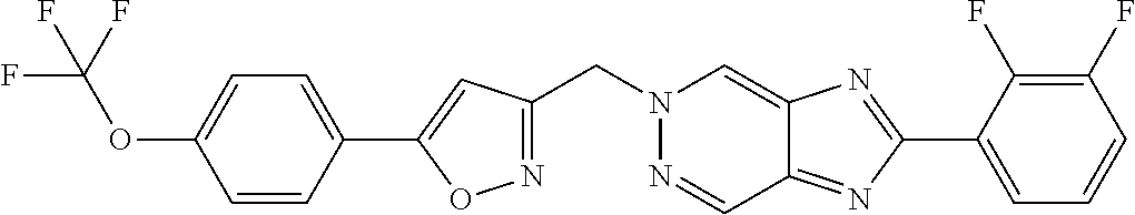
C(N1N=CC2=NC(C3=CC=CC(F)=C3F)=NC2=C1)C1=NOC(C2=CC=C(OC(F)(F)F)C=C2)=C1
